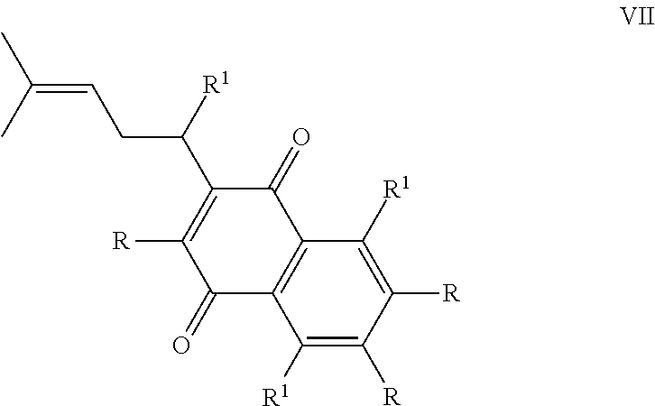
C(=CCC(C1=C([R])C(=O)C2=C(C1=O)C([R1])=C([R])C([R])=C2[R1])[R1])(C)C
